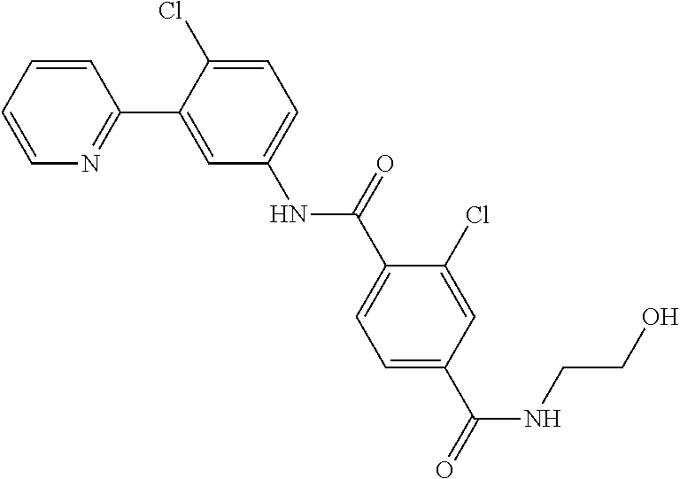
C1=CN=C(C2=CC(NC(C3=CC=C(C(=O)NCCO)C=C3Cl)=O)=CC=C2Cl)C=C1
